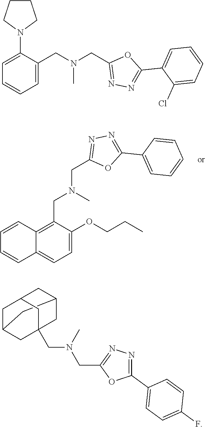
C12=C(CN(CC3=NN=C(C4=CC=CC=C4)O3)C)C(OCCC)=CC=C1C=CC=C2.C(N(CC1=NN=C(C2=CC=CC=C2Cl)O1)C)C1=CC=CC=C1N1CCCC1.C12CC3CC(CC(CN(CC4=NN=C(C5=CC=C(F)C=C5)O4)C)(C3)C1)C2
